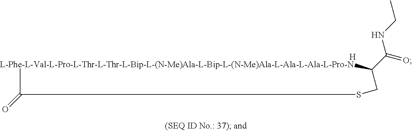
[L-Phe-L-Val-L-Pro-L-Thr-L-Thr-L-Bip-L-(N-Me)Ala-L-Bip-L-(N-Me)Ala-L-Ala-L-Ala-L-Pro-N]1C(C(=O)NCC)CSC1=O.[H]
